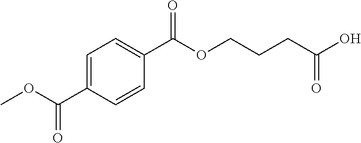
C1=C(C(OC)=O)C=CC(C(OCCCC(O)=O)=O)=C1
